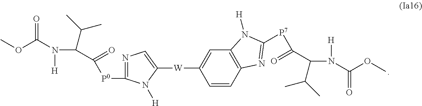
COC(N(C(C(=O)[P0]C1=NC=C([W]C2=CC3=C(C=C2)N=C([P7]C(=O)C(N([H])C(OC)=O)C(C)C)N3[H])N1[H])C(C)C)[H])=O
